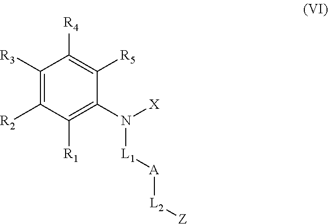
C1([R3])=C([R2])C([R1])=C(N([X])[L1][A][L2][Z])C([R5])=C1[R4]
